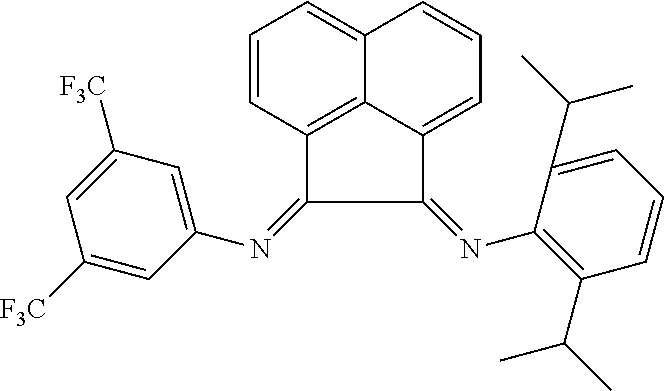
C12=C3C(=CC=CC3=CC=C1)C(=NC1=C(C(C)C)C=CC=C1C(C)C)C2=NC1=CC([F3C])=CC([F3C])=C1
